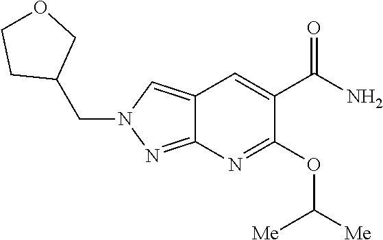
C12=CN(CC3COCC3)N=C1N=C(OC([Me])[Me])C(C(N)=O)=C2
